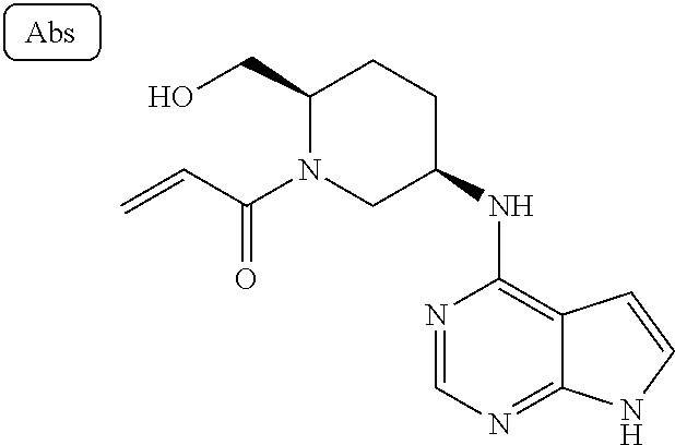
N1=CN=C2C(=C1NC1CCC(CO)N(C(C=C)=O)C1)C=CN2
